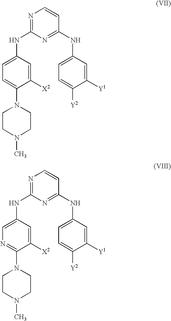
N1=C(NC2=CC=C(N3CCN(C)CC3)C([X2])=C2)N=C(NC2=CC=C([Y2])C([Y1])=C2)C=C1.N1=C(NC2=CN=C(N3CCN(C)CC3)C([X2])=C2)N=C(NC2=CC=C([Y2])C([Y1])=C2)C=C1
